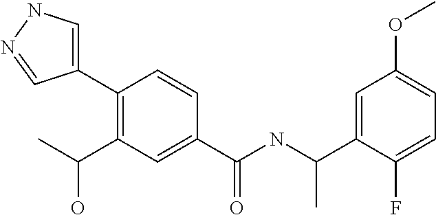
C1(C2=C(C(O)C)C=C(C(=O)NC(C3=CC(OC)=CC=C3F)C)C=C2)=CNN=C1
